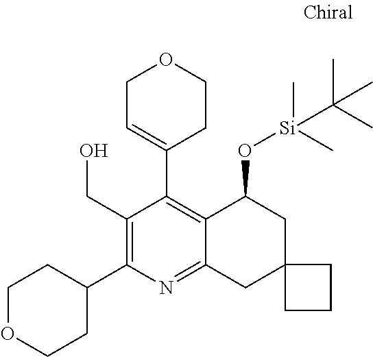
C(C1=C(C2CCOCC2)N=C2C(=C1C1=CCOCC1)C(O[Si](C)(C)C(C)(C)C)CC1(C2)CCC1)O
